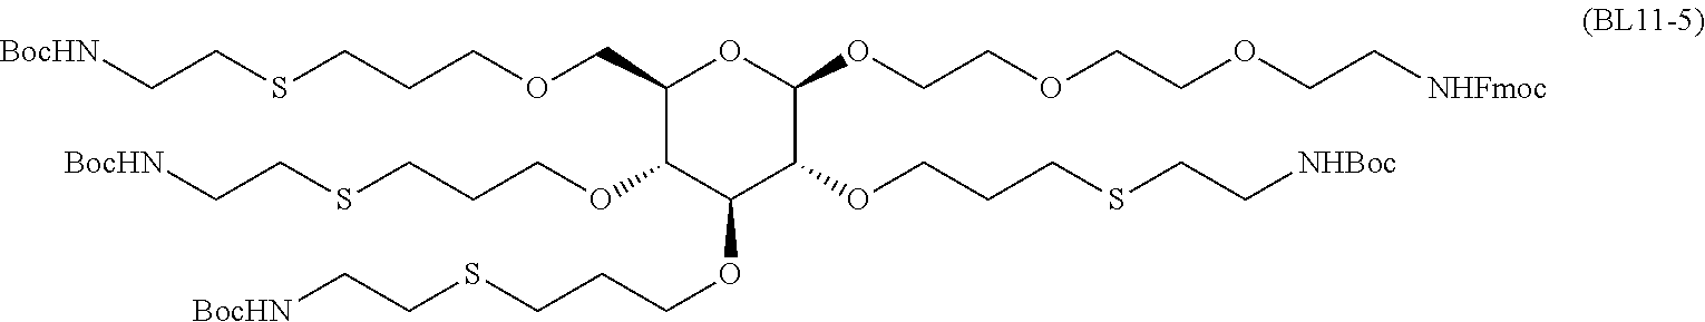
C1(COCCCSCC[BocHN])C(OCCCSCC[BocHN])C(OCCCSCC[BocHN])C(OCCCSCC[NHBoc])C(OCCOCCOCC[NHFmoc])O1
